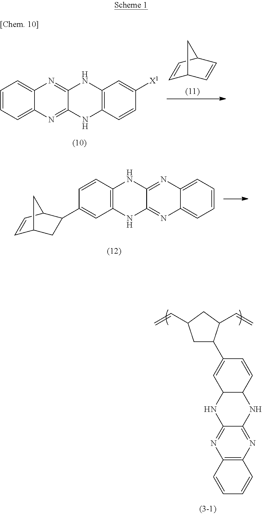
C1=CC=C2C(=C1)N=C1C(=N2)NC2=C(N1)C=CC(C1CC3C=CC1C3)=C2.C1=CC2=C(C=C1)N=C1C(=N2)NC2C(N1)C=C(C1CC(C=C)CC1C=C)C=C2.C1=CC=C2C(=C1)N=C1C(=N2)NC2=C(N1)C=C([X1])C=C2.C1=CC2C=CC1C2
